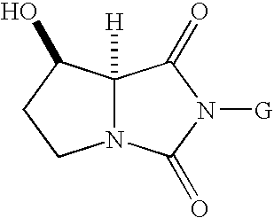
C12([H])N(C(=O)N([G])C1=O)CCC2O
